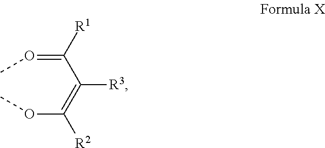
CO=C(C(=C(OC)[R2])[R3])[R1]
